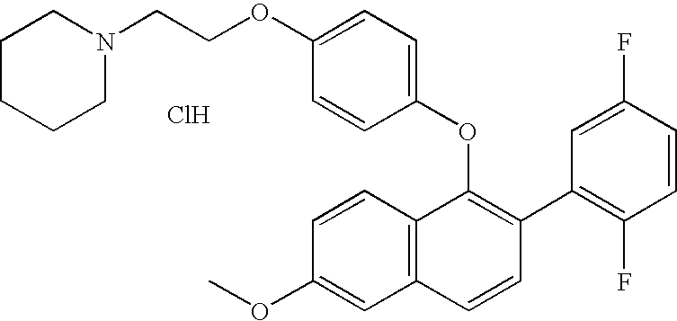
O(C1=C(C2=C(F)C=CC(F)=C2)C=CC2=C1C=CC(OC)=C2)C1=CC=C(OCCN2CCCCC2)C=C1.Cl
